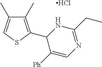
C1(C)=C(C2C([Ph])=CN=C(CC)N2)SC=C1C.Cl
